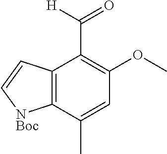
C12=C(C(C)=CC(OC)=C1C([H])=O)[NBoc]C=C2
